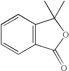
C1=CC2=C(C=C1)C(=O)OC2(C)C
